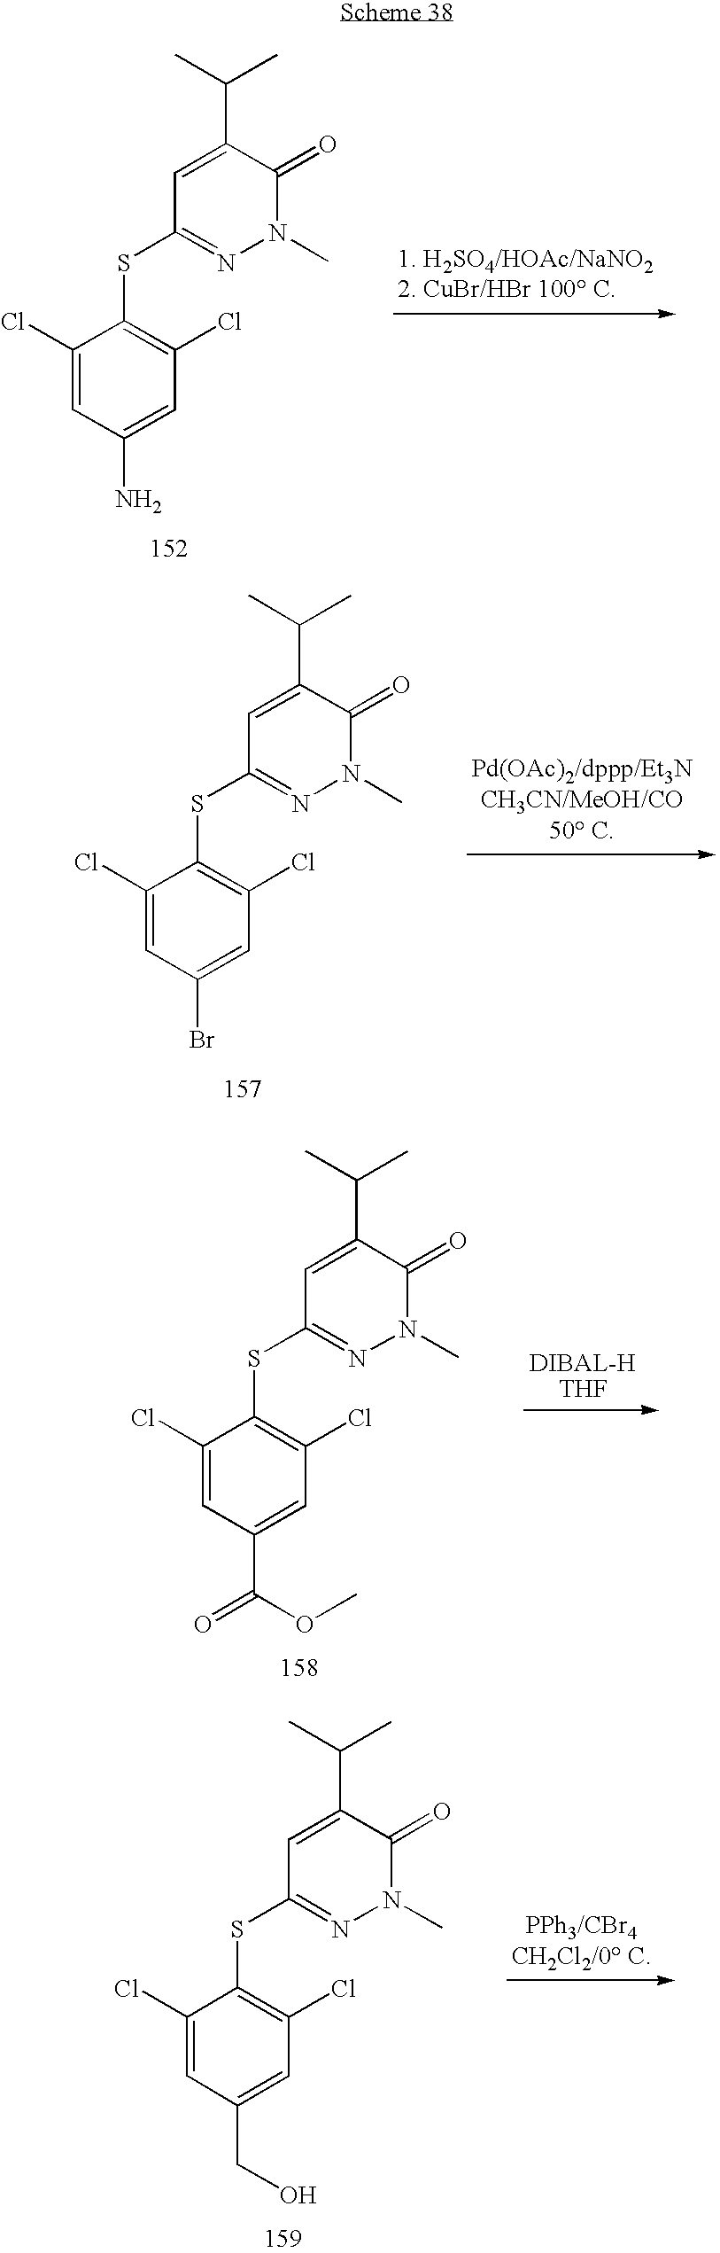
C1(Cl)=CC(N)=CC(Cl)=C1SC1=NN(C)C(=O)C(C(C)C)=C1.C1(Cl)=CC(Br)=CC(Cl)=C1SC1=NN(C)C(=O)C(C(C)C)=C1.C1(Cl)=CC(C(=O)OC)=CC(Cl)=C1SC1=NN(C)C(=O)C(C(C)C)=C1.C1(Cl)=CC(CO)=CC(Cl)=C1SC1=NN(C)C(=O)C(C(C)C)=C1
